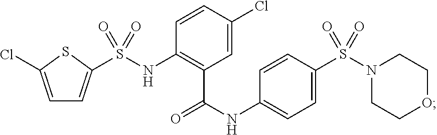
C1=C(Cl)SC(S(NC2=C(C(NC3=CC=C(S(N4CCOCC4)(=O)=O)C=C3)=O)C=C(Cl)C=C2)(=O)=O)=C1
